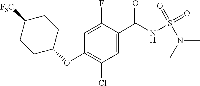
O(C1=C(Cl)C=C(C(NS(N(C)C)(=O)=O)=O)C(F)=C1)C1CCC([F3C])CC1
